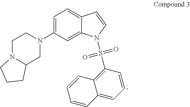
C12=CC(N3CCN4C(C3)CCC4)=CC=C1C=CN2S(C1=C2C(=CC=C1)C=CC=C2)(=O)=O
